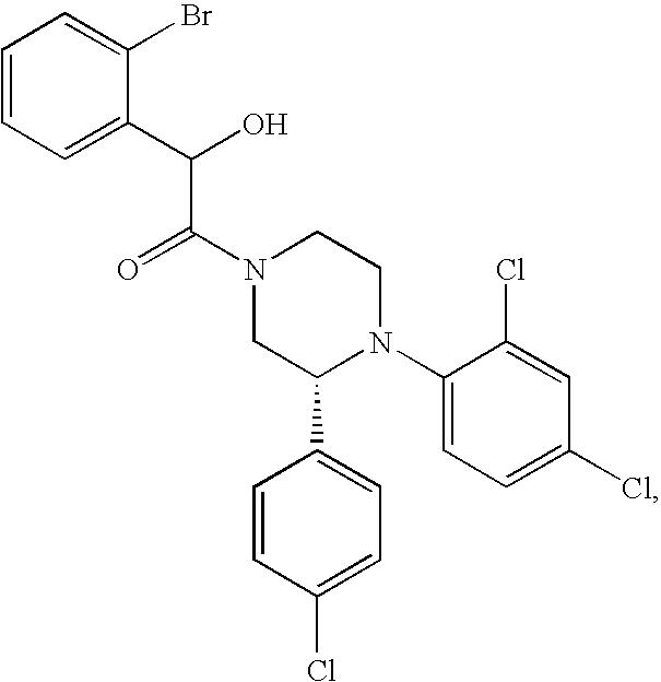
C1=CC=C(C(O)C(N2CC(C3=CC=C(Cl)C=C3)N(C3=CC=C(Cl)C=C3Cl)CC2)=O)C(Br)=C1
